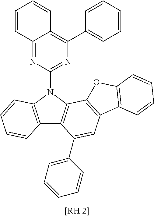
C12=C(N(C3=NC(C4=CC=CC=C4)=C4C(=N3)C=CC=C4)C3=C1C(C1=CC=CC=C1)=CC1=C3OC3=C1C=CC=C3)C=CC=C2
